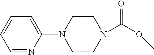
C1=CC=NC(N2CCN(C(OC)=O)CC2)=C1
